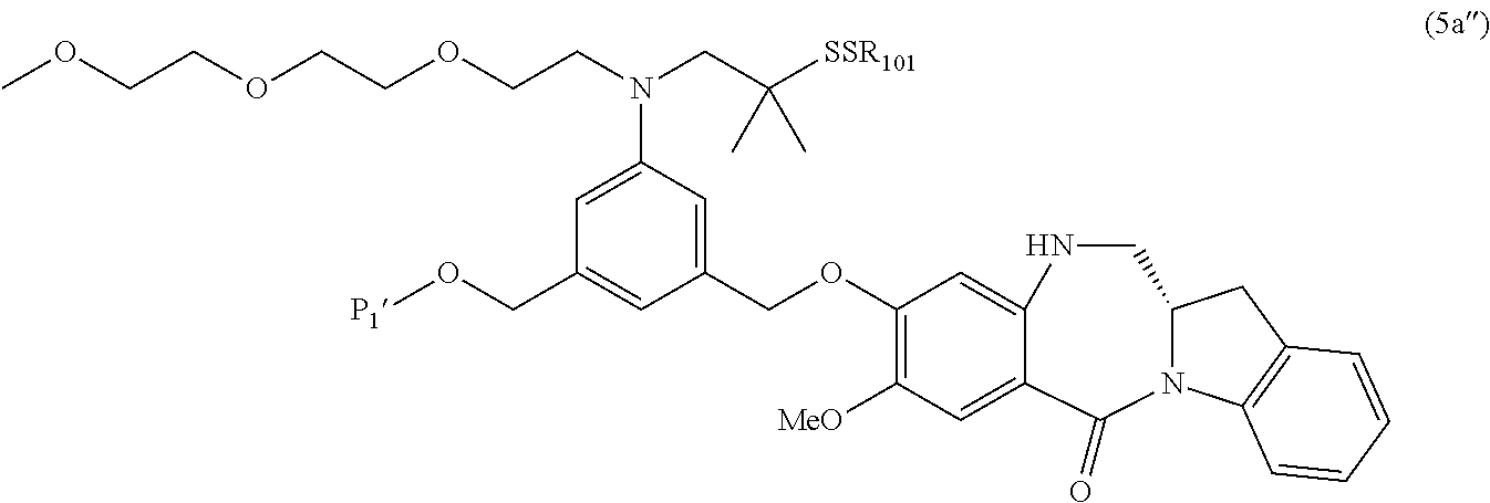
COCCOCCOCCN(CC([SSR101])(C)C)C1=CC(CO[P1])=CC(COC2=C([MeO])C=C3C(=C2)NCC2CC4=C(C=CC=C4)N2C3=O)=C1
